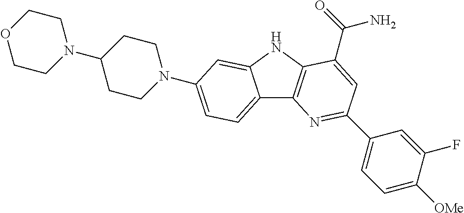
C12=CC=C(N3CCC(N4CCOCC4)CC3)C=C1NC1=C2N=C(C2=CC=C([OMe])C(F)=C2)C=C1C(=O)N
